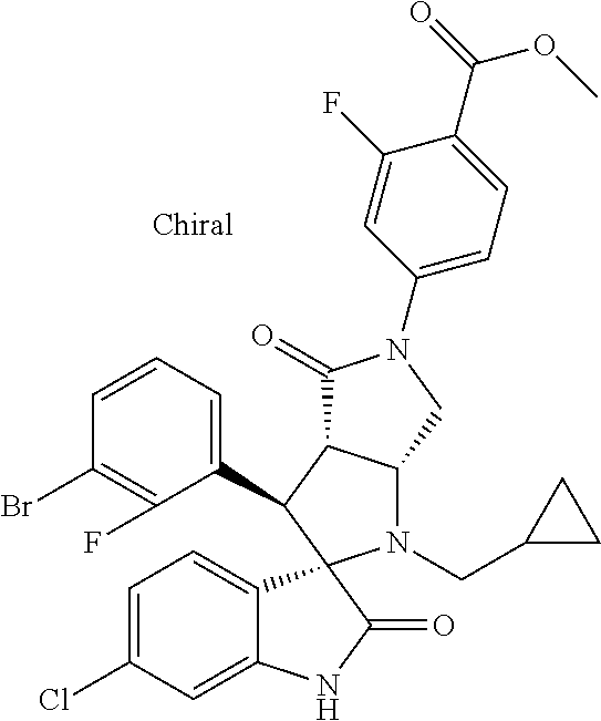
C1(C2C3C(N(CC4CC4)C24C2=CC=C(Cl)C=C2NC4=O)CN(C2=CC=C(C(=O)OC)C(F)=C2)C3=O)=CC=CC(Br)=C1F
